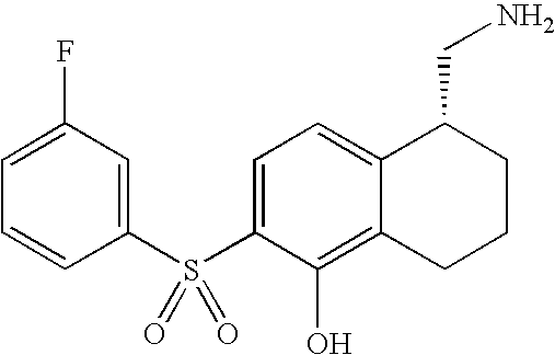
C1(S(C2=CC=C3C(=C2O)CCCC3CN)(=O)=O)=CC(F)=CC=C1
